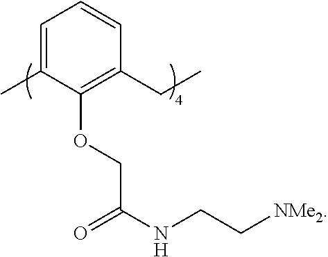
C1=C(C)C(OCC(NCC[NMe2])=O)=C(CC)C=C1
